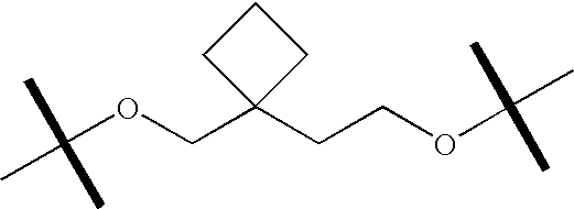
C(OCC1(CCOC(C)(C)C)CCC1)(C)(C)C
